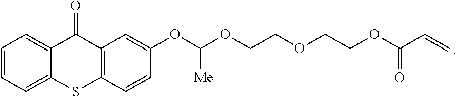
C1=CC=C2C(=C1)C(=O)C1=C(S2)C=CC(OC(OCCOCCOC(C=C)=O)[Me])=C1
